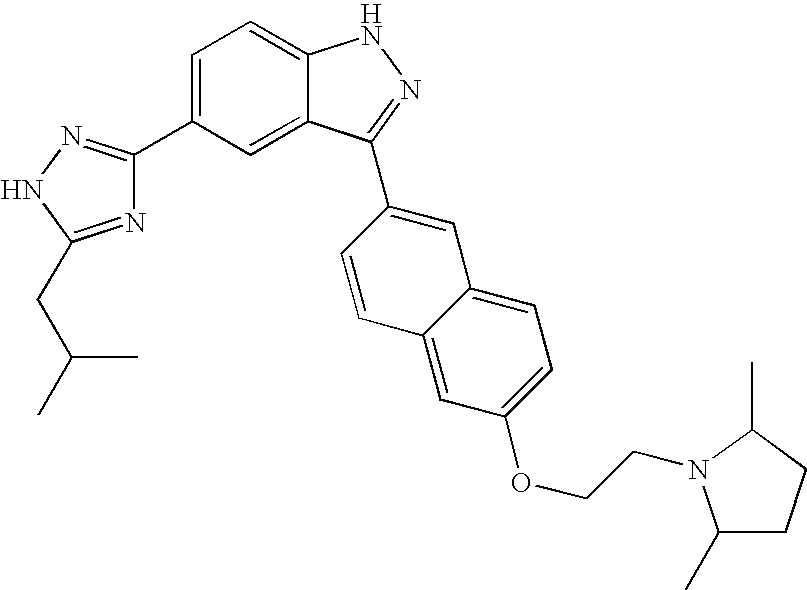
C1(C2=CC=C3C(=C2)C(C2=CC4=CC=C(OCCN5C(C)CCC5C)C=C4C=C2)=NN3)=NNC(CC(C)C)=N1
